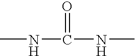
N(C(=O)NC)C
